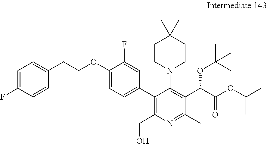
C1=C(F)C=CC(CCOC2=CC=C(C3=C(CO)N=C(C)C(C(C(OC(C)C)=O)OC(C)(C)C)=C3N3CCC(C)(C)CC3)C=C2F)=C1
